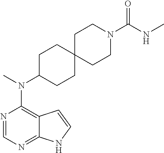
N1=CN=C2C(=C1N(C)C1CCC3(CC1)CCN(C(NC)=O)CC3)C=CN2
